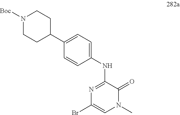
BrC1=CN(C)C(=O)C(NC2=CC=C(C3CCN([Boc])CC3)C=C2)=N1
